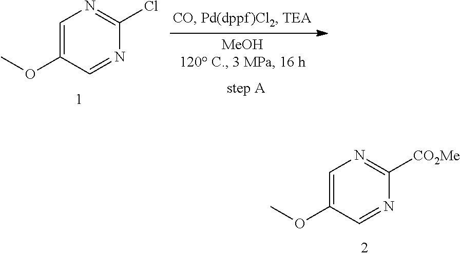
C1=C(OC)C=NC([CO2Me])=N1.C1=C(OC)C=NC(Cl)=N1
